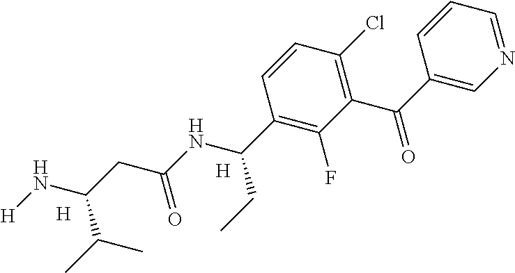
N1=CC=CC(C(=O)C2=C(Cl)C=CC(C(NC(=O)CC(N[H])C(C)C)CC)=C2F)=C1.[H].[H]
